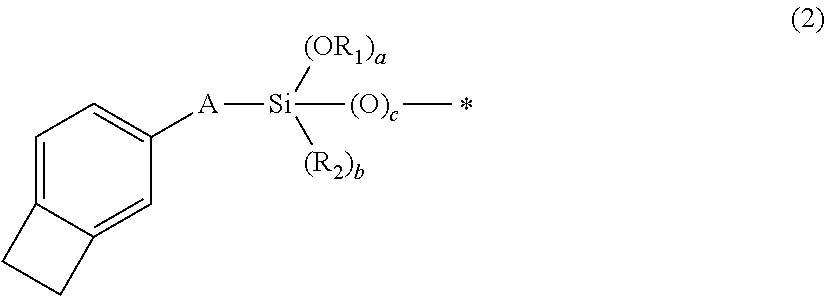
C1=C2C(=CC([A][Si]([(OR1)a])([(R2)b])[(O)c]C)=C1)CC2
